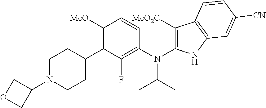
C1N(C2COC2)CCC(C2=C([MeO])C=CC(N(C(C)C)C3=C([MeO2C])C4=C(N3)C=C([CN])C=C4)=C2F)C1
